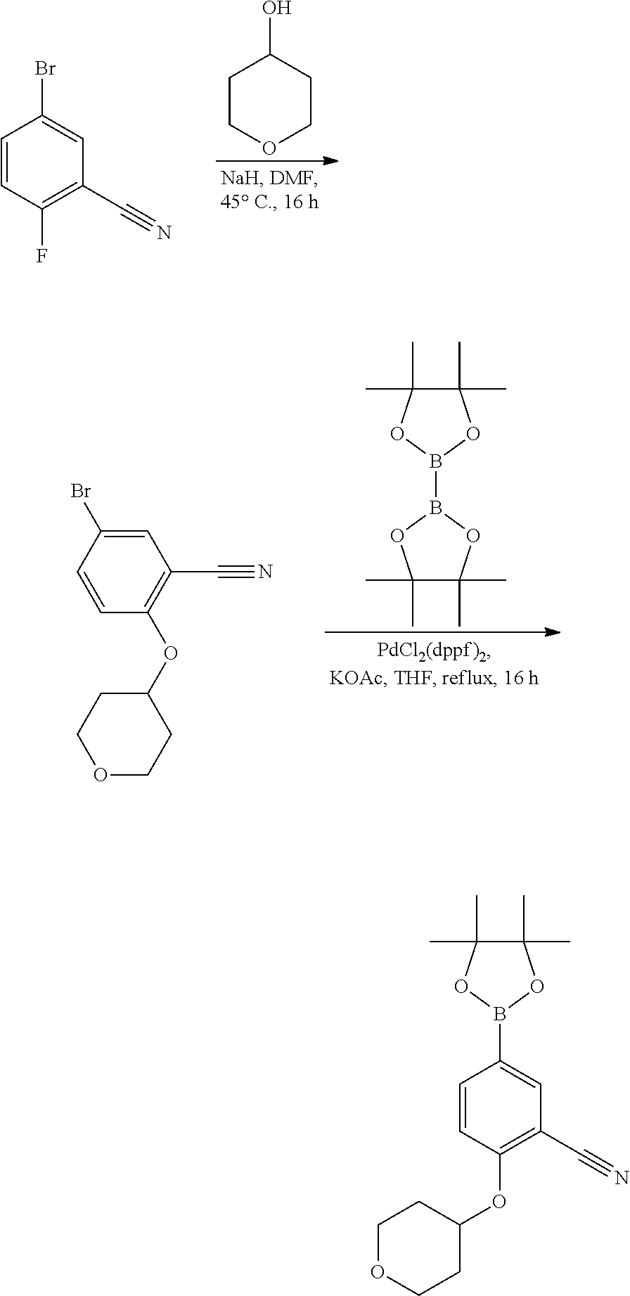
C1=CC(F)=C(C#N)C=C1Br.C1COCCC1O.C1=CC(OC2CCOCC2)=C(C#N)C=C1Br.B1(B2OC(C)(C)C(C)(C)O2)OC(C)(C)C(C)(C)O1.C1=CC(OC2CCOCC2)=C(C#N)C=C1B1OC(C)(C)C(C)(C)O1
